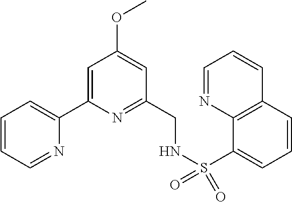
C1=CC=NC(C2=CC(OC)=CC(CNS(=O)(=O)C3=CC=CC4=C3N=CC=C4)=N2)=C1
